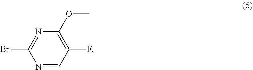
BrC1=NC(OC)=C(F)C=N1
